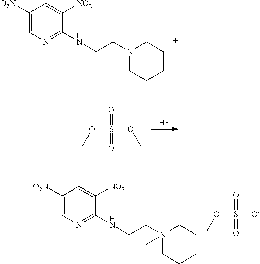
[THF].S(OC)(=O)(=O)OC.C1([O2N])=CN=C(NCCN2CCCCC2)C([NO2])=C1.C1([O2N])=CN=C(NCC[N+]2(C)CCCCC2)C([NO2])=C1.S([O-])(=O)(=O)OC
